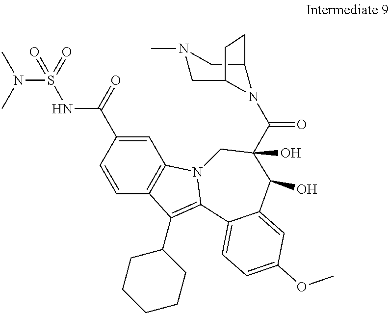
C12=C(C=CC(C(NS(N(C)C)(=O)=O)=O)=C1)C(C1CCCCC1)=C1N2CC(C(=O)N2C3CN(C)CC2CC3)(O)C(O)C2=CC(OC)=CC=C12
